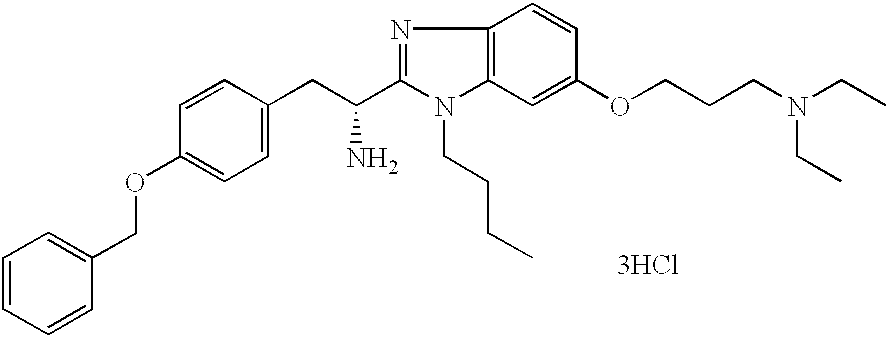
C12=C(C=C(OCCCN(CC)CC)C=C1)N(CCCC)C(C(CC1=CC=C(OCC3=CC=CC=C3)C=C1)N)=N2.[3HCl]
